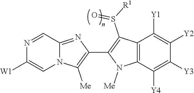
N12C(=NC(C3=C(S([R1])=O)C4=C(N3[Me])C([Y4])=C([Y3])C([Y2])=C4[Y1])=C1[Me])C=NC([W1])=C2
